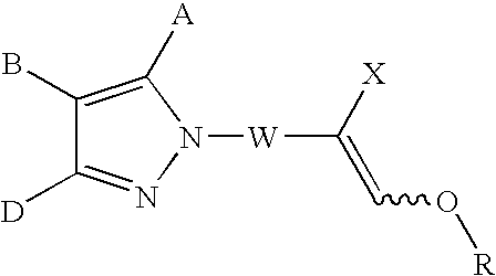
C1(B)=C([A])N([W]C(=CO[R])[X])N=C1[D]
